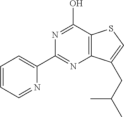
C1(C2=NC3=C(C(O)=N2)SC=C3CC(C)C)=CC=CC=N1
